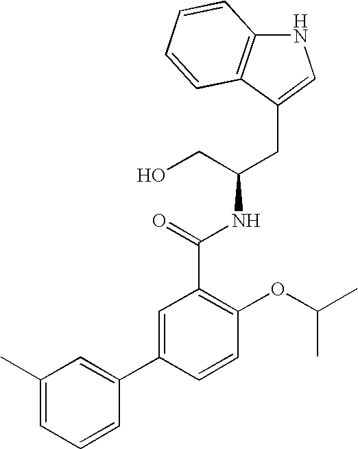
C(C(CO)NC(C1=C(OC(C)C)C=CC(C2=CC(C)=CC=C2)=C1)=O)C1=CNC2=C1C=CC=C2
